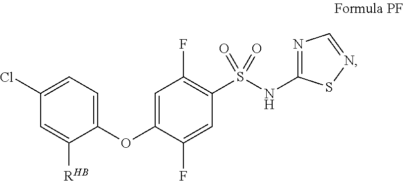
C1([RHB])=CC(Cl)=CC=C1OC1=CC(F)=C(S(NC2=NC=NS2)(=O)=O)C=C1F
